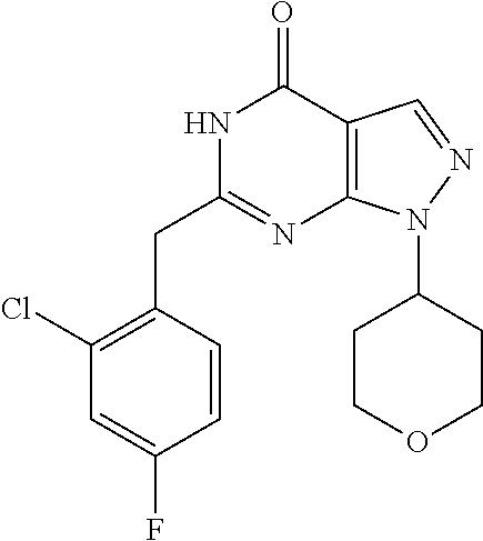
N1C(CC2=C(Cl)C=C(F)C=C2)=NC2=C(C1=O)C=NN2C1CCOCC1
